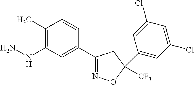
C1(C)=C(NN)C=C(C2=NOC(C3=CC(Cl)=CC(Cl)=C3)([CF3])C2)C=C1
